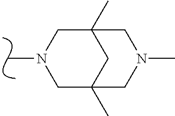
N1(C)CC2(C)CC(C)(C1)CN(C)C2
